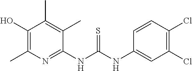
C1(NC(NC2=CC(Cl)=C(Cl)C=C2)=S)=NC(C)=C(O)C(C)=C1C
